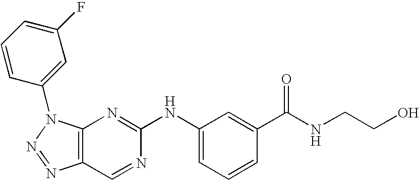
C12=C(N(C3=CC(F)=CC=C3)N=N1)N=C(NC1=CC=CC(C(NCCO)=O)=C1)N=C2
